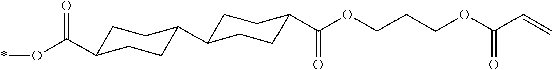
C1C(C(O*)=O)CCC(C2CCC(C(OCCCOC(C=C)=O)=O)CC2)C1
